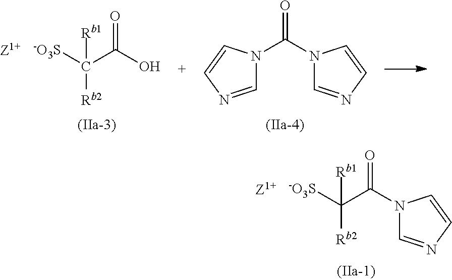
C(C(=O)N1C=NC=C1)([-O3S])([Rb2])[Rb1].C(C(=O)O)([-O3S])([Rb2])[Rb1].C(=O)(N1C=NC=C1)N1C=NC=C1
